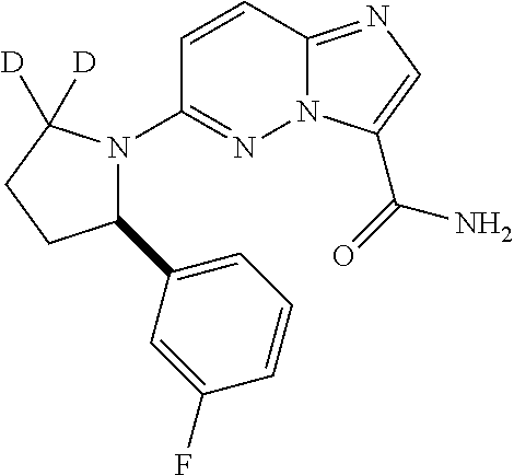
N12C(=NC=C1C(=O)N)C=CC(N1C(C3=CC=CC(F)=C3)CCC1([D])[D])=N2
